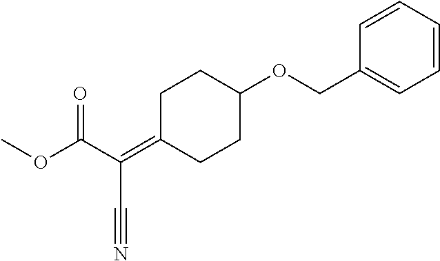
C1(=C(C(OC)=O)C#N)CCC(OCC2=CC=CC=C2)CC1
